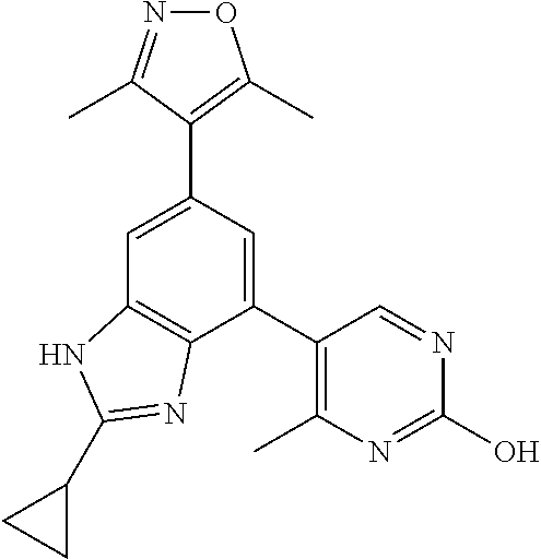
C1(C2=C(C)N=C(O)N=C2)=CC(C2=C(C)ON=C2C)=CC2=C1N=C(C1CC1)N2
